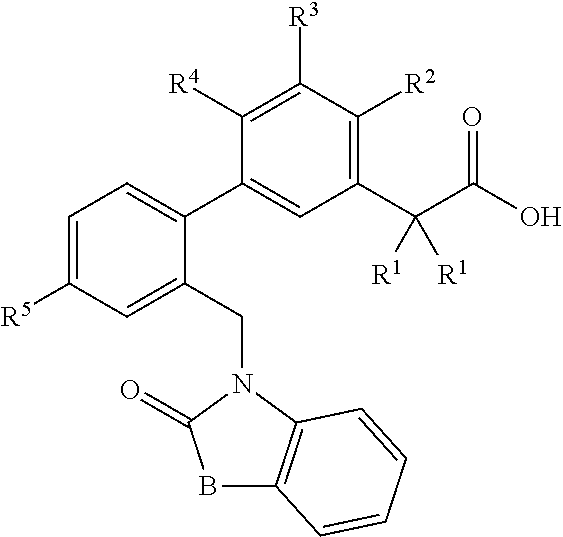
C1([R5])=CC=C(C2=CC(C(C(O)=O)([R1])[R1])=C([R2])C([R3])=C2[R4])C(CN2C3=C(BC2=O)C=CC=C3)=C1
